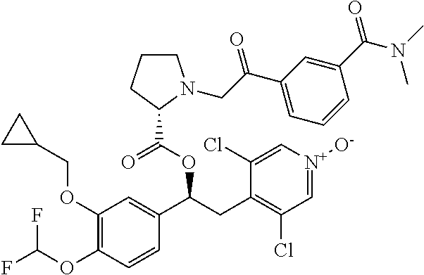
FC(OC1=C(OCC2CC2)C=C(C(CC2=C(Cl)C=[N+]([O-])C=C2Cl)OC(=O)C2N(CC(C3=CC=CC(C(=O)N(C)C)=C3)=O)CCC2)C=C1)F
